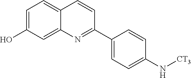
C1=C(O)C=C2C(=C1)C=CC(C1=CC=C(N[CT3])C=C1)=N2
